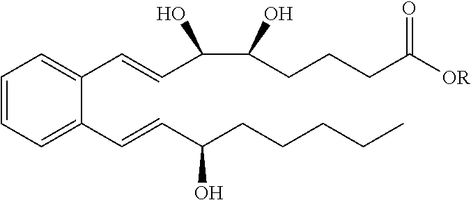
C1=CC=C(C=CC(CCCCC)O)C(C=CC(C(CCCC([OR])=O)O)O)=C1
